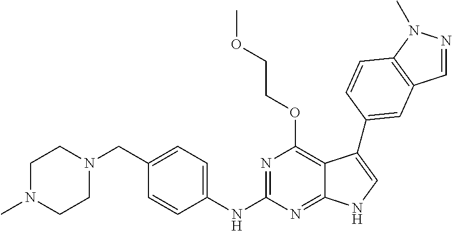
C1N(C)CCN(CC2=CC=C(NC3=NC(OCCOC)=C4C(=N3)NC=C4C3=CC4=C(N(C)N=C4)C=C3)C=C2)C1
